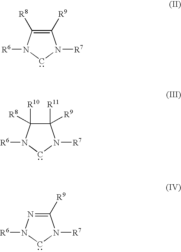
C1([R9])=C([R8])N([R6])CN1[R7].C1([R9])([R11])C([R8])([R10])N([R6])CN1[R7].C1([R9])=NN([R6])CN1[R7]
